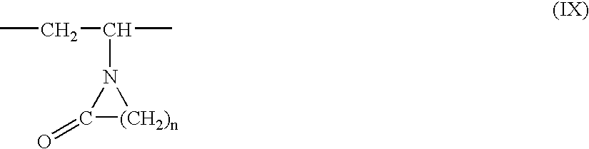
CCC(C)N1C(=O)[(CH2)n]1
